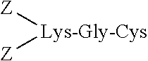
[Z][Lys-Gly-Cys][Z]
